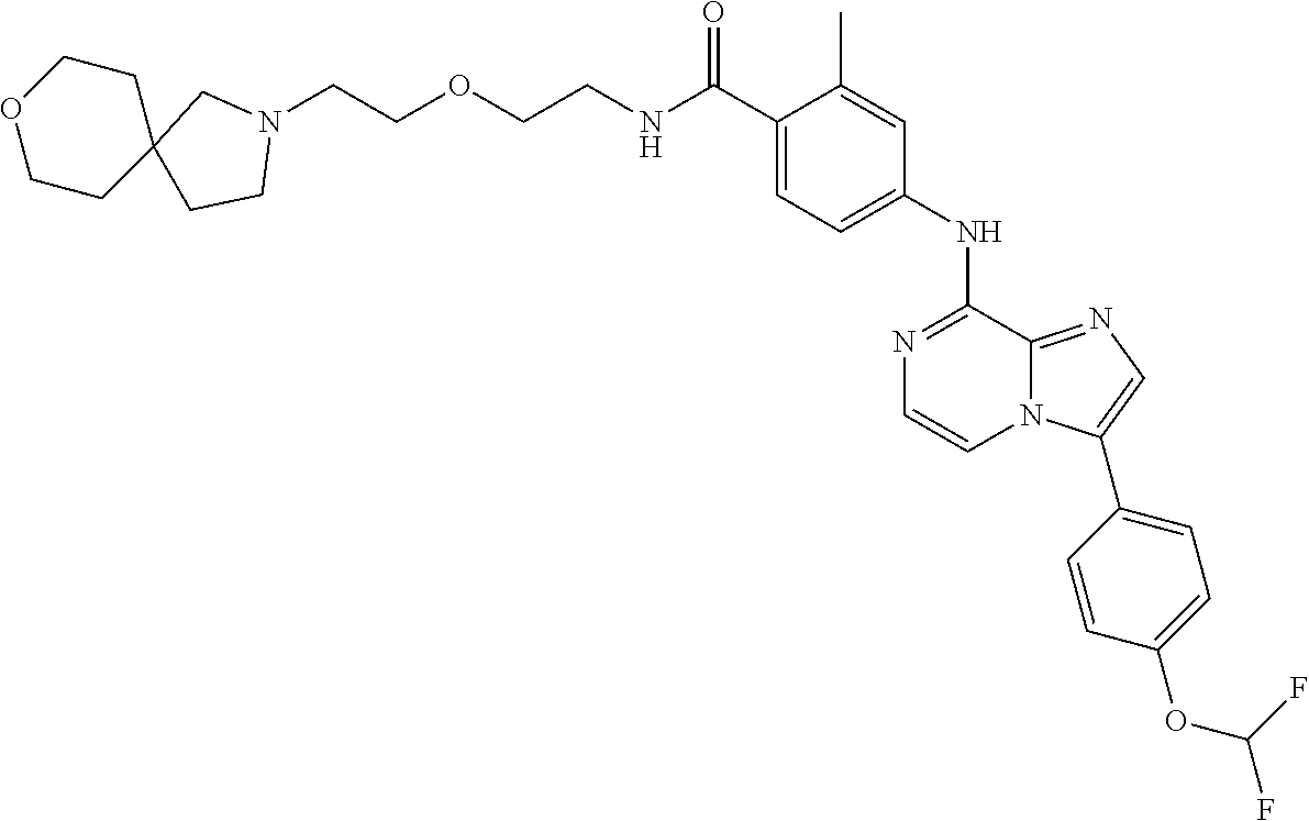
C(C1=CC=C(NC2=NC=CN3C2=NC=C3C2=CC=C(OC(F)F)C=C2)C=C1C)(=O)NCCOCCN1CC2(CC1)CCOCC2
